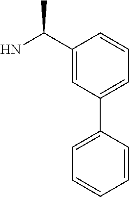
C1(C(N)C)=CC(C2=CC=CC=C2)=CC=C1
